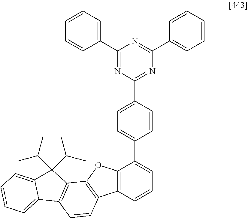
C12=C(C=CC=C1C1=CC=C(C3=NC(C4=CC=CC=C4)=NC(C4=CC=CC=C4)=N3)C=C1)C1=C(O2)C2=C(C=C1)C1=CC=CC=C1C2(C(C)C)C(C)C
